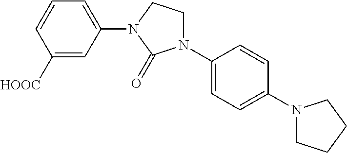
C1([HOOC])=CC(N2CCN(C3=CC=C(N4CCCC4)C=C3)C2=O)=CC=C1
